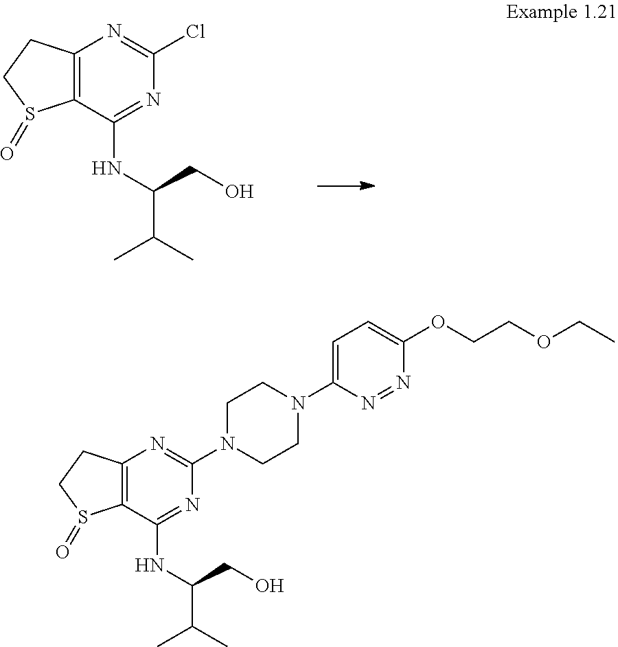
C12=C(C(NC(CO)C(C)C)=NC(Cl)=N1)S(=O)CC2.C12=C(C(NC(CO)C(C)C)=NC(N3CCN(C4=CC=C(OCCOCC)N=N4)CC3)=N1)S(=O)CC2
